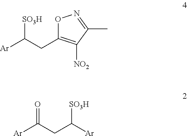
O1C(CC([Ar])[SO3H])=C([NO2])C(C)=N1.C(CC([Ar])=O)([Ar])[SO3H]
